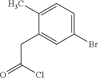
C1(CC(=O)Cl)=CC(Br)=CC=C1C
